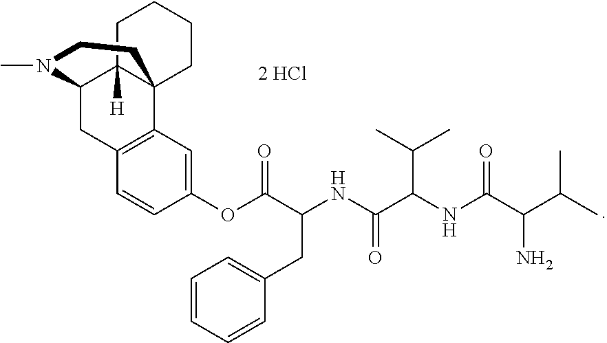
C1=CC(OC(C(NC(C(NC(C(N)C(C)C)=O)C(C)C)=O)CC2=CC=CC=C2)=O)=CC2=C1CC1C3([H])C2(CCCC3)CCN1C
